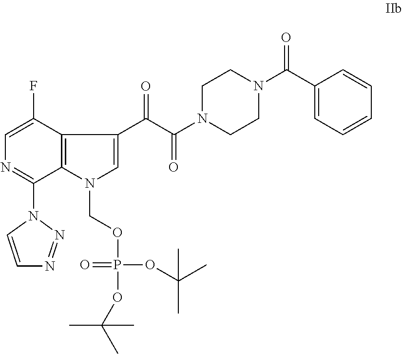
C12=C(N(COP(OC(C)(C)C)(OC(C)(C)C)=O)C=C1C(C(N1CCN(C(C3=CC=CC=C3)=O)CC1)=O)=O)C(N1C=CN=N1)=NC=C2F
